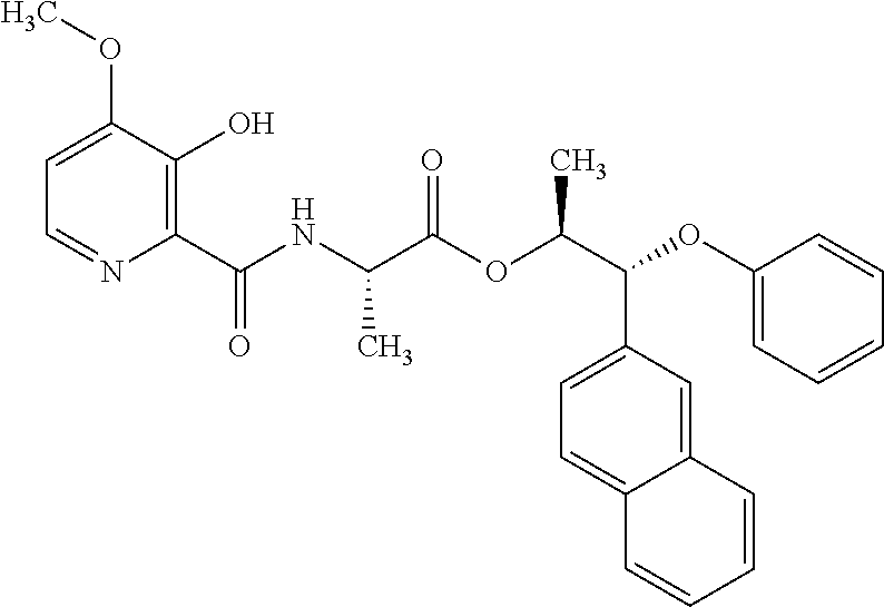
C1=C(OC)C(O)=C(C(NC(C(OC(C(OC2=CC=CC=C2)C2=CC=C3C(=C2)C=CC=C3)C)=O)C)=O)N=C1
